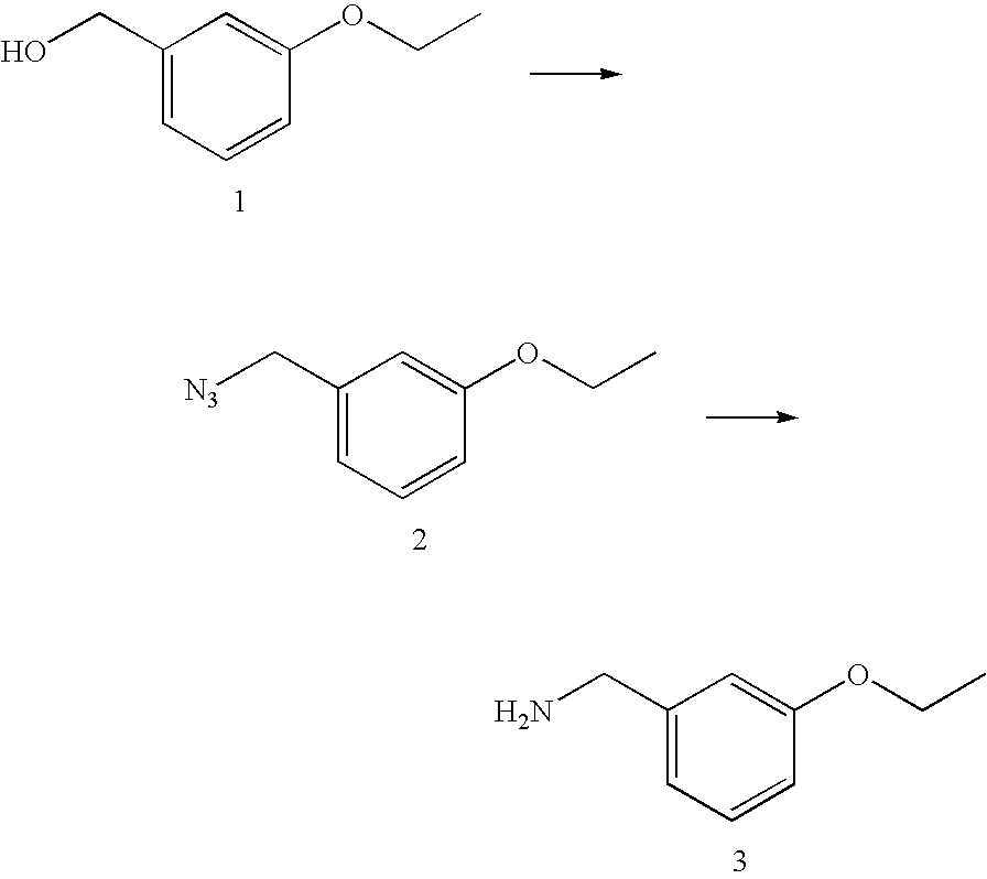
C1(CO)=CC=CC(OCC)=C1.C1(C[N3])=CC=CC(OCC)=C1.C1(CN)=CC=CC(OCC)=C1
